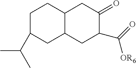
C1CC2C(CC1C(C)C)CC(C(=O)[OR6])C(=O)C2
